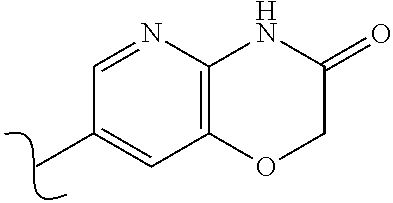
C1(C)=CC2=C(N=C1)NC(=O)CO2
